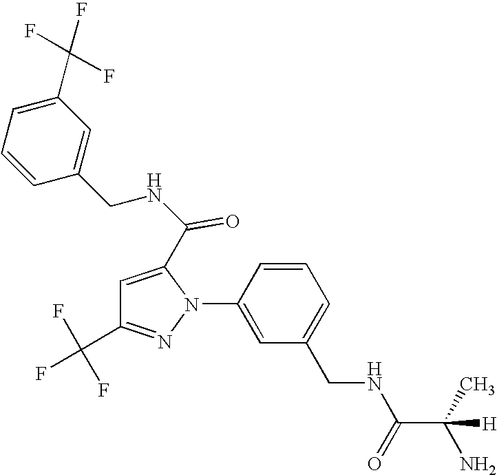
C1=CC(N2C(C(NCC3=CC(C(F)(F)F)=CC=C3)=O)=CC(C(F)(F)F)=N2)=CC(CNC(C(C)(N)[H])=O)=C1
